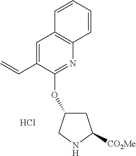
C1(C=C)=CC2=C(N=C1OC1CC([CO2Me])NC1)C=CC=C2.Cl
